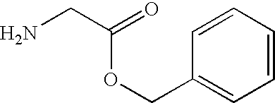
NCC(=O)OCC1=CC=CC=C1
